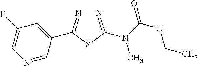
N1=C(N(C(=O)OCC)C)SC(C2=CC(F)=CN=C2)=N1
